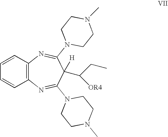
C12=C(C=CC=C1)N=C(N1CCN(C)CC1)C([H])(C([OR4])CC)C(N1CCN(C)CC1)=N2
